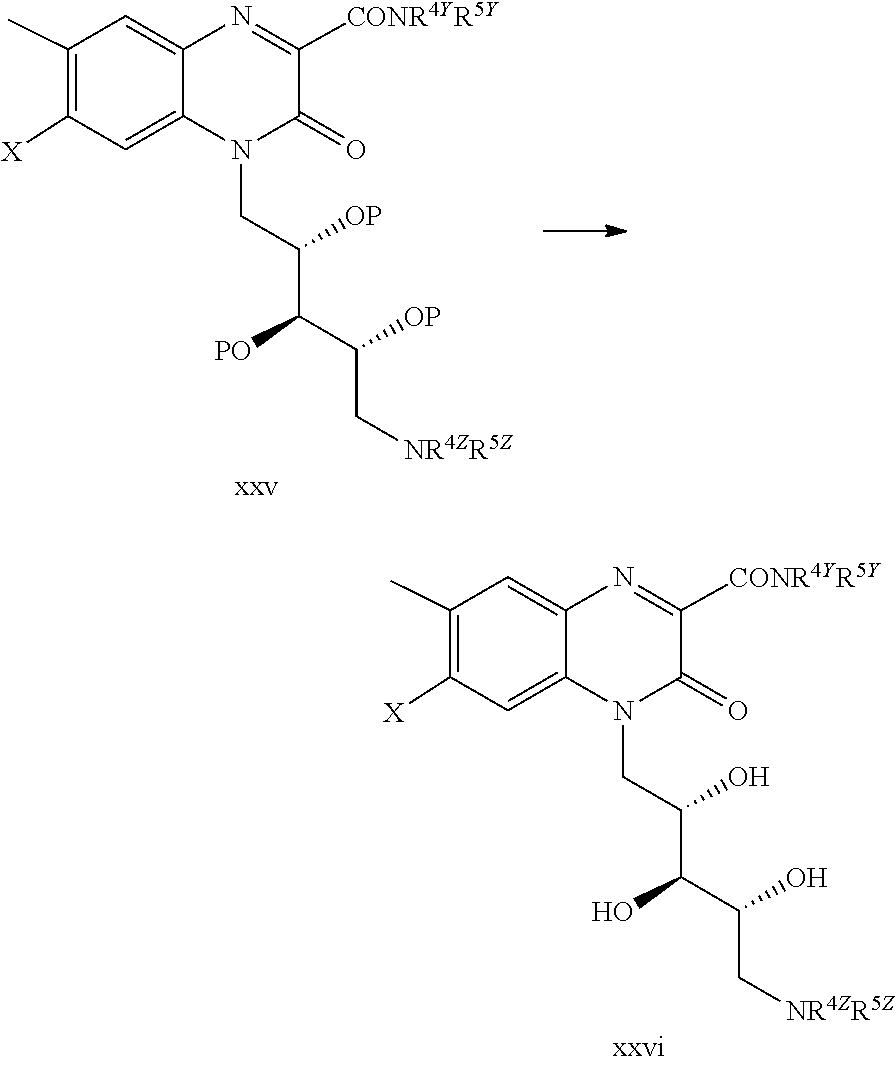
C(C(C[NR4ZR5Z])[OP])(C(CN1C(=O)C([CONR4YR5Y])=NC2=CC(C)=C([X])C=C12)[OP])[PO].C(C(C[NR4ZR5Z])O)(C(CN1C(=O)C([CONR4YR5Y])=NC2=CC(C)=C([X])C=C12)O)O
